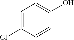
C1=C(Cl)C=CC(O)=C1
